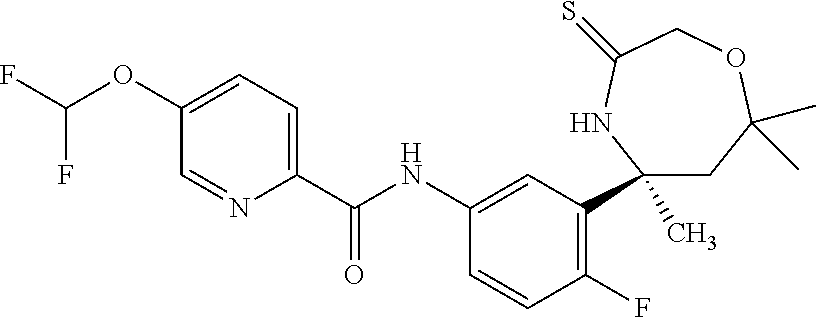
C1(C)(C2=C(F)C=CC(NC(C3=CC=C(OC(F)F)C=N3)=O)=C2)CC(C)(C)OCC(=S)N1
